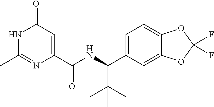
N1C(C)=NC(C(NC(C(C)(C)C)C2=CC=C3C(=C2)OC(F)(F)O3)=O)=CC1=O
